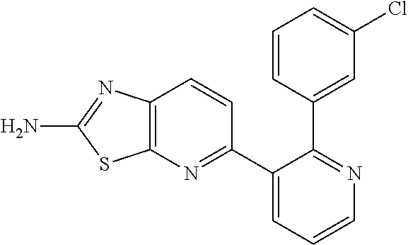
C12=C(N=C(C3=CC=CN=C3C3=CC(Cl)=CC=C3)C=C1)SC(N)=N2
